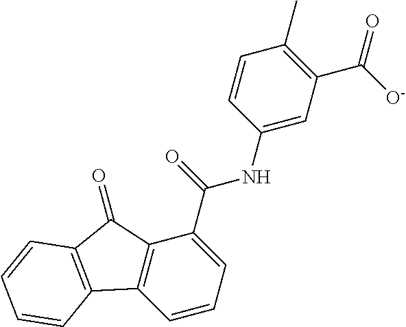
C1=CC=C(C(=O)NC2=CC(C([O-])=O)=C(C)C=C2)C2=C1C1=C(C2=O)C=CC=C1
